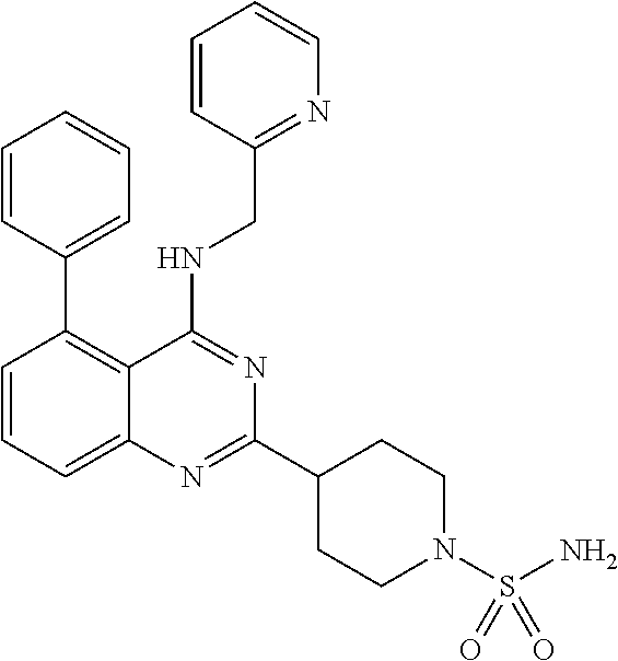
C1=CC=C2C(=C1C1=CC=CC=C1)C(NCC1=NC=CC=C1)=NC(C1CCN(S(N)(=O)=O)CC1)=N2
